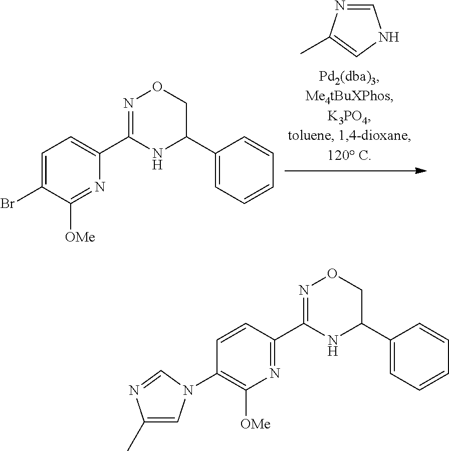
C1=C(Br)C([OMe])=NC(C2=NOCC(C3=CC=CC=C3)N2)=C1.C1=NC(C)=CN1.C1=CC(C2=NOCC(C3=CC=CC=C3)N2)=NC([OMe])=C1N1C=C(C)N=C1
